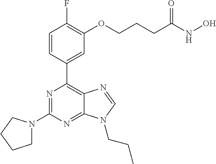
C1=CC(C2=C3C(=NC(N4CCCC4)=N2)N(CCC)C=N3)=CC(OCCCC(NO)=O)=C1F
